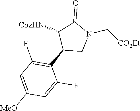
C1(C2CN(C[CO2Et])C(=O)C2[CbzHN])=C(F)C=C([MeO])C=C1F
